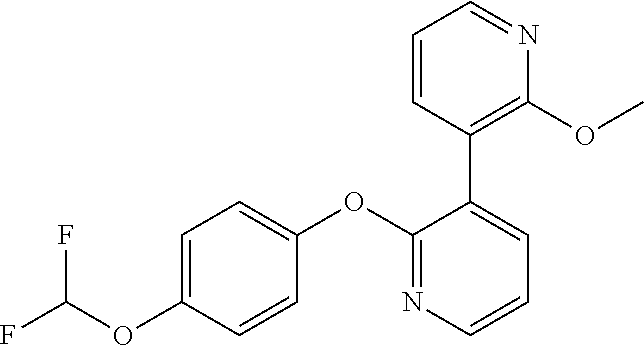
C1=C(OC(F)F)C=CC(OC2=NC=CC=C2C2=C(OC)N=CC=C2)=C1
